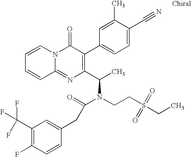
C12=NC(C(C)N(CCS(=O)(=O)CC)C(=O)CC3=CC(C(F)(F)F)=C(F)C=C3)=C(C3=CC=C(C#N)C(C)=C3)C(=O)N1C=CC=C2
